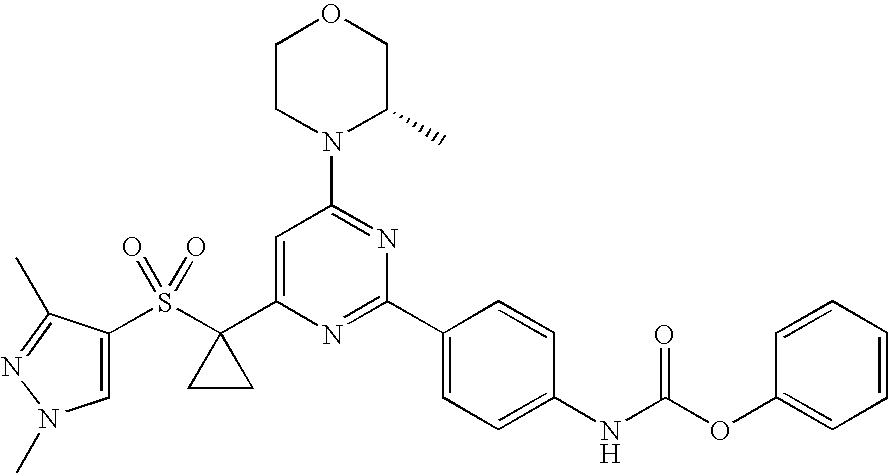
C1=C(S(C2(C3=CC(N4C(C)COCC4)=NC(C4=CC=C(NC(OC5=CC=CC=C5)=O)C=C4)=N3)CC2)(=O)=O)C(C)=NN1C
